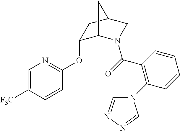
C1=C([F3C])C=CC(OC2C3N(C(=O)C4=C(N5C=NN=C5)C=CC=C4)CC(C2)C3)=N1
